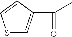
S1C=C(C(=O)C)C=C1
